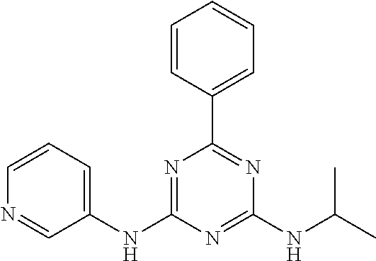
C1(NC2=NC(C3=CC=CC=C3)=NC(NC(C)C)=N2)=CC=CN=C1
